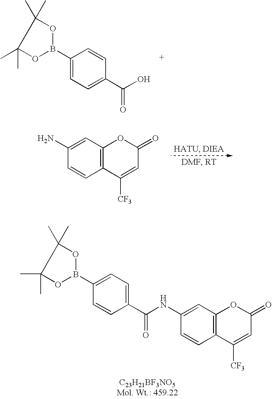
C1(B2OC(C)(C)C(C)(C)O2)=CC=C(C(O)=O)C=C1.C1=C(N)C=CC2=C1OC(=O)C=C2[CF3].C1=C(NC(C2=CC=C(B3OC(C)(C)C(C)(C)O3)C=C2)=O)C=CC2=C1OC(=O)C=C2[CF3]
